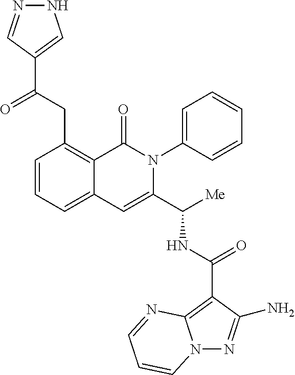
C1=CC=C2C(=C1CC(=O)C1=CNN=C1)C(=O)N(C1=CC=CC=C1)C(C([Me])NC(=O)C1=C3N(N=C1N)C=CC=N3)=C2
